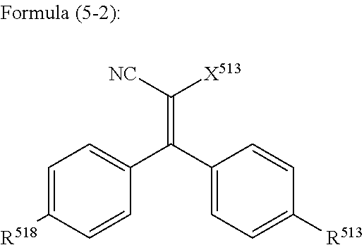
C(=C(C1=CC=C([R513])C=C1)C1=CC=C([R518])C=C1)([NC])[X513]
